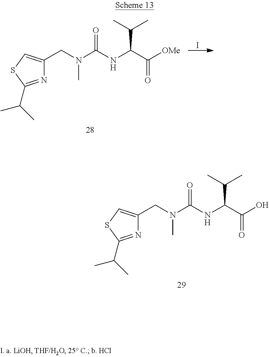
N1=C(C(C)C)SC=C1CN(C)C(=O)NC(C(C)C)C(=O)[OMe].I.N1=C(C(C)C)SC=C1CN(C)C(=O)NC(C(C)C)C(=O)O
